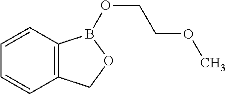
C12=C(C=CC=C1)B(OCCOC)OC2
